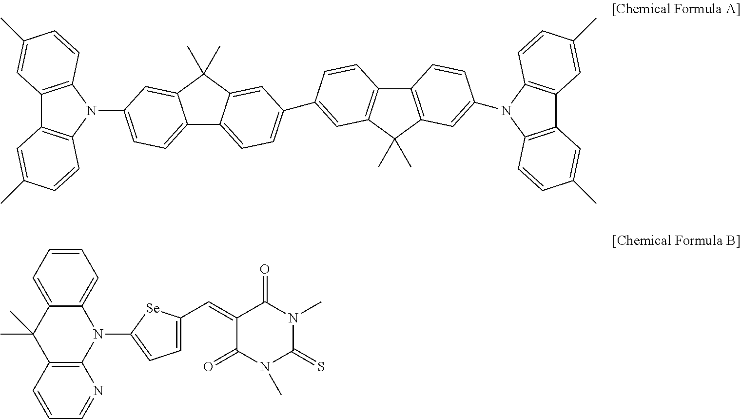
C12=C(N(C3=CC=C4C5=CC=C(C6=CC7=C(C8=C(C7(C)C)C=C(N7C9=C(C%10=C7C=CC(C)=C%10)C=C(C)C=C9)C=C8)C=C6)C=C5C(C)(C)C4=C3)C3=C1C=C(C)C=C3)C=CC(C)=C2.C1=C(C=C2C(=O)N(C)C(=S)N(C)C2=O)[Se]C(N2C3=CC=CC=C3C(C)(C)C3=C2N=CC=C3)=C1
